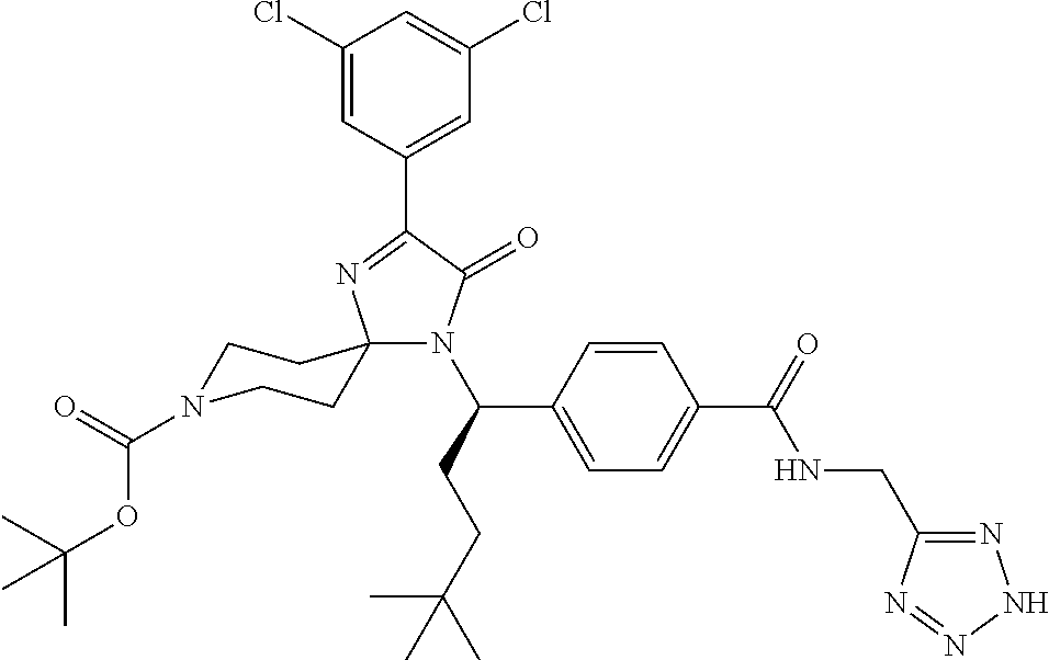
C1(Cl)=CC(C2=NC3(N(C(CCC(C)(C)C)C4=CC=C(C(=O)NCC5=NNN=N5)C=C4)C2=O)CCN(C(=O)OC(C)(C)C)CC3)=CC(Cl)=C1
